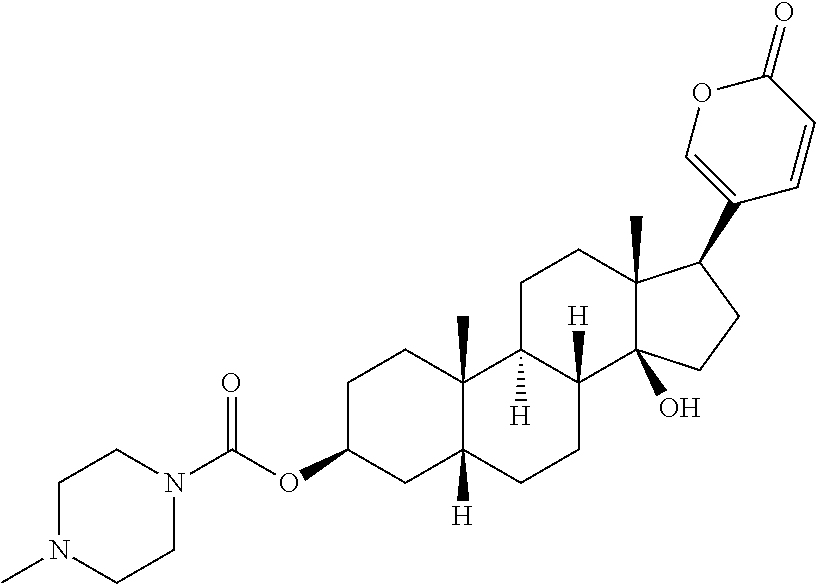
C1C(OC(N2CCN(C)CC2)=O)CC2([H])C(C)(C1)C1([H])C([H])(CC2)C2(O)C(C)(CC1)C(C1=COC(=O)C=C1)CC2
